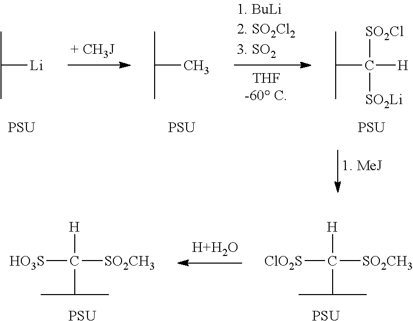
CC([Li])C.[PSU].CC(C)C.[PSU].CC(C([H])([SO2Cl])[SO2Li])C.[PSU].[H+H2O].[HO3S]C([SO2CH3])([H])C(C)C.[PSU].[ClO2S]C([SO2CH3])([H])C(C)C.[PSU]
